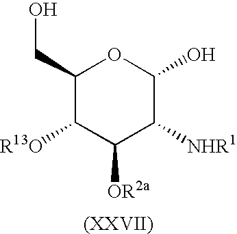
C1(CO)C([R13O])C([OR2a])C([NHR1])C(O)O1
